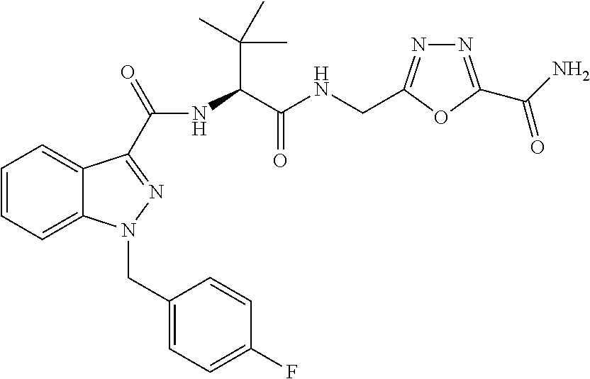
C1=CC=C2C(=C1)C(C(=O)NC(C(NCC1=NN=C(C(N)=O)O1)=O)C(C)(C)C)=NN2CC1=CC=C(F)C=C1
